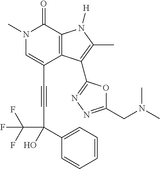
C(C1=CN(C)C(=O)C2=C1C(C1=NN=C(CN(C)C)O1)=C(C)N2[H])#CC(O)(C1=CC=CC=C1)C(F)(F)F
